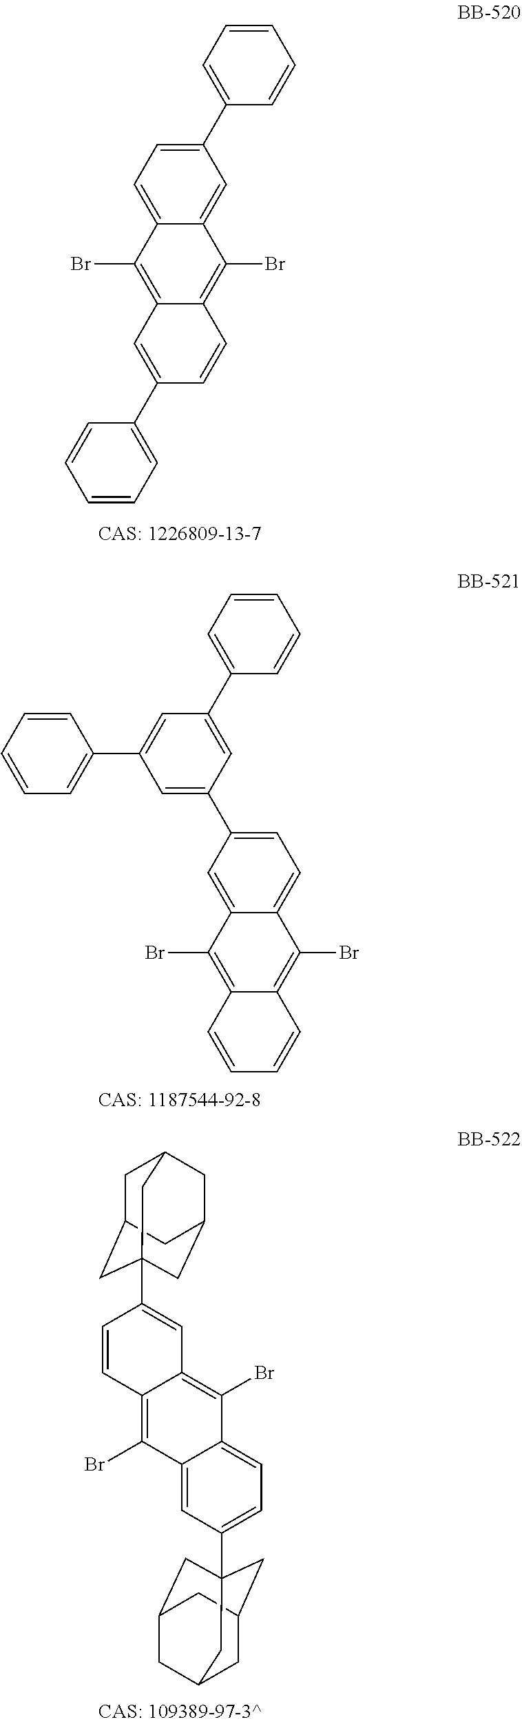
C1=CC(C2=CC3=C(Br)C4=CC=C(C5=CC=CC=C5)C=C4C(Br)=C3C=C2)=CC=C1.C12=C(Br)C3=CC(C4=CC(C5=CC=CC=C5)=CC(C5=CC=CC=C5)=C4)=CC=C3C(Br)=C1C=CC=C2.C1(Br)=C2C=CC(C34CC5CC(CC(C3)C5)C4)=CC2=C(Br)C2=CC=C(C34CC5CC(CC(C3)C5)C4)C=C12
